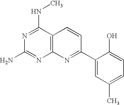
C12=C(C(NC)=NC(N)=N1)C=CC(C1=CC(C)=CC=C1O)=N2
